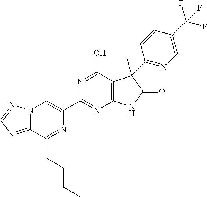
C12=NC=NN1C=C(C1=NC3=C(C(O)=N1)C(C)(C1=NC=C(C(F)(F)F)C=C1)C(=O)N3)N=C2CCCC
